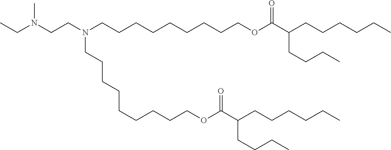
CCN(CCN(CCCCCCCCCOC(C(CCCCCC)CCCC)=O)CCCCCCCCCOC(C(CCCCCC)CCCC)=O)C
